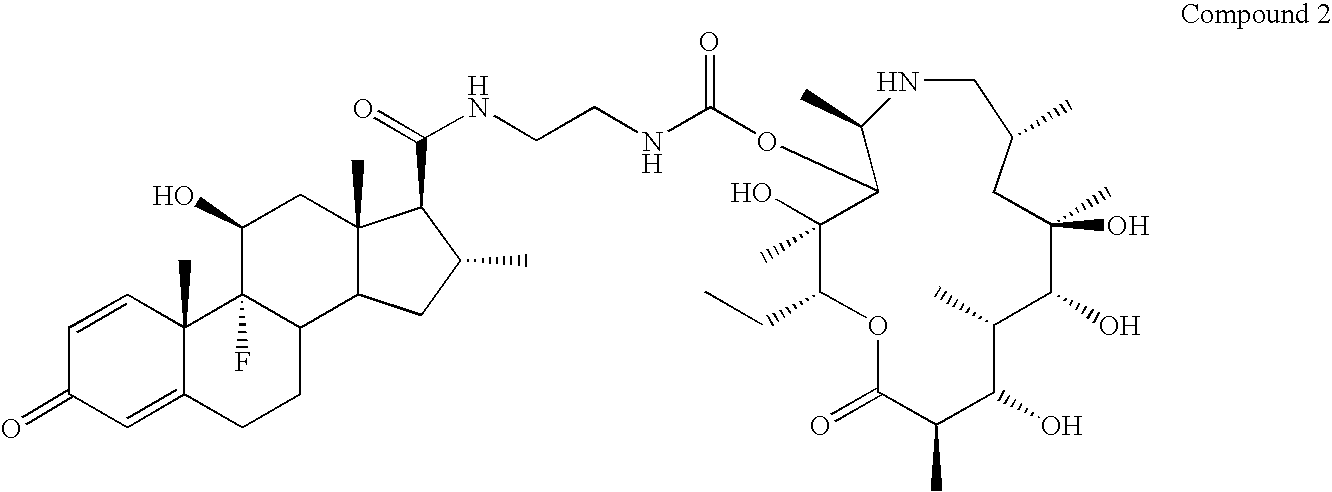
C1=CC2(C)C(=CC1=O)CCC1C2(F)C(O)CC2(C)C1CC(C)C2C(NCCNC(OC1C(C)NCC(C)CC(O)(C)C(O)C(C)C(O)C(C)C(=O)OC(CC)C1(O)C)=O)=O
